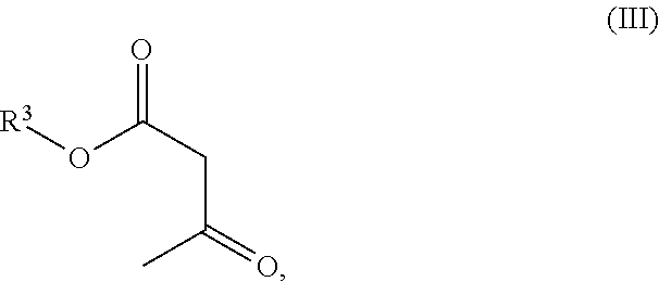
C(C(=O)C)C(O[R3])=O
